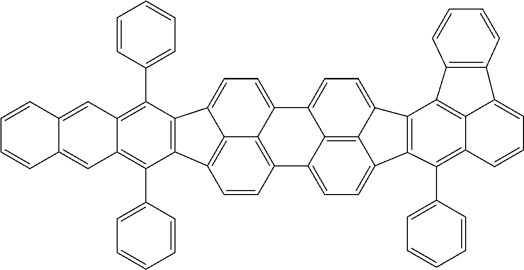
C1(C2=CC=CC=C2)=C2C(=C(C3=CC=CC=C3)C3=C1C1=CC=C4C5=C(C=CC3=C51)C1=CC=C3C5=C1C4=CC=C5C1=C3C(C3=CC=CC=C3)=C3C4=C1C1=C(C4=CC=C3)C=CC=C1)C=C1C(=C2)C=CC=C1
